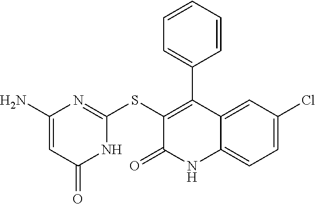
C1(Cl)=CC=C2C(=C1)C(C1=CC=CC=C1)=C(SC1=NC(N)=CC(=O)N1)C(=O)N2
